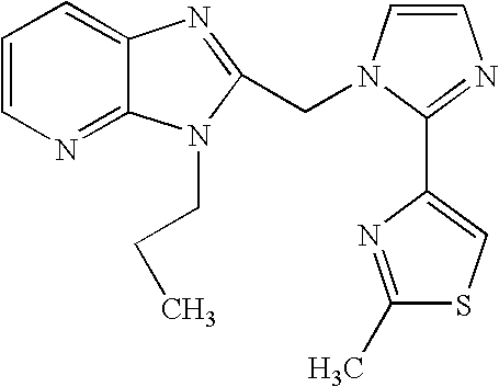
C1=CN=C2C(=C1)N=C(CN1C=CN=C1C1=CSC(C)=N1)N2CCC
